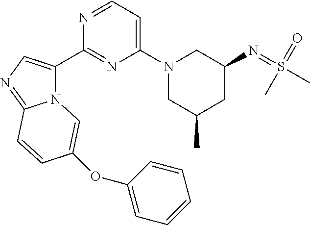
N12C(C3=NC(N4CC(C)CC(N=S(C)(=O)C)C4)=CC=N3)=CN=C1C=CC(OC1=CC=CC=C1)=C2
